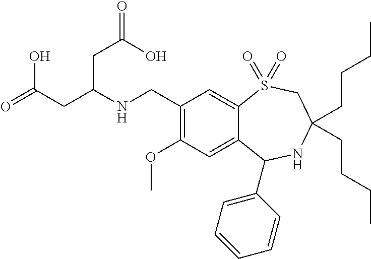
C1(CNC(CC(=O)O)CC(=O)O)=C(OC)C=C2C(=C1)S(=O)(=O)CC(CCCC)(CCCC)NC2C1=CC=CC=C1
